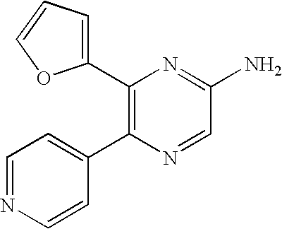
C1(C2=CC=CO2)=C(C2=CC=NC=C2)N=CC(N)=N1
